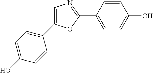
C1=CC(C2=NC=C(C3=CC=C(O)C=C3)O2)=CC=C1O
